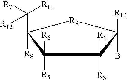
C1([R5])([R6])C([R8])(C([R7])([R12])[R11])[R9]C(B)([R10])C1([R3])[R4]
